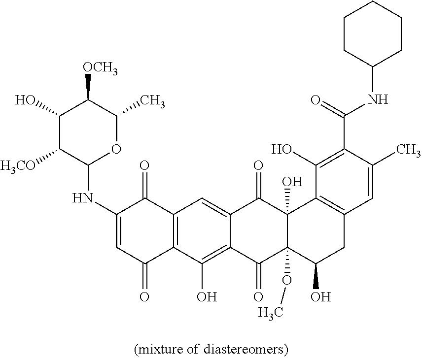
C12=C(C(O)=C3C(=C1)C(=O)C1(O)C(OC)(C3=O)C(O)CC3=C1C(O)=C(C(=O)NC1CCCCC1)C(C)=C3)C(=O)C=C(NC1OC(C)C([OCH3])C(O)C1[H3CO])C2=O
